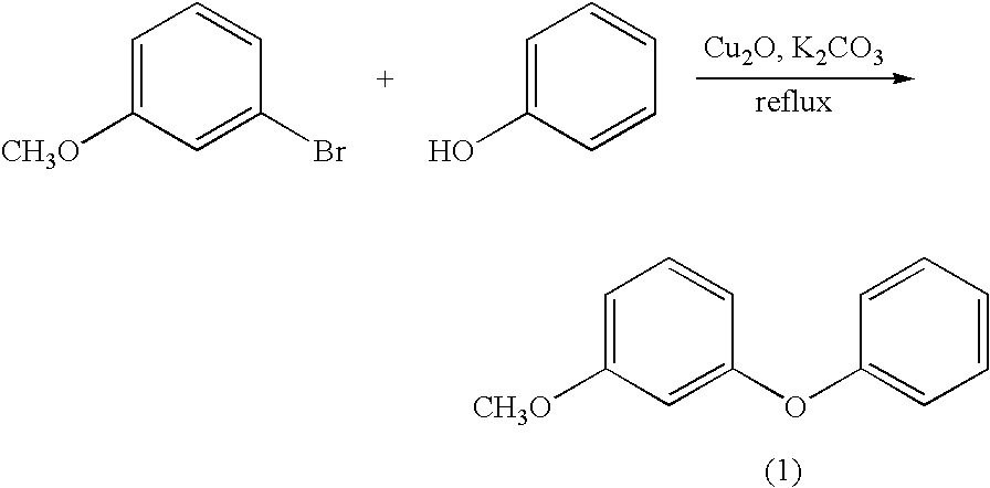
C1=C([CH3O])C=C(Br)C=C1.C1=C(O)C=CC=C1.C1=C([CH3O])C=C(OC2=CC=CC=C2)C=C1
